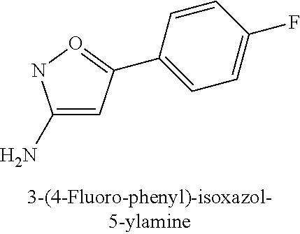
C1(N)=CC(C2=CC=C(F)C=C2)=ON1
